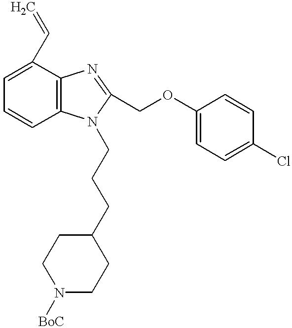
C1=C(C=C)C2=C(C=C1)N(CCCC1CCN([BoC])CC1)C(COC1=CC=C(Cl)C=C1)=N2
